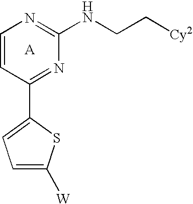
C1=CC(C2=CC=C([W])S2)=NC(NCC[Cy2])=N1
